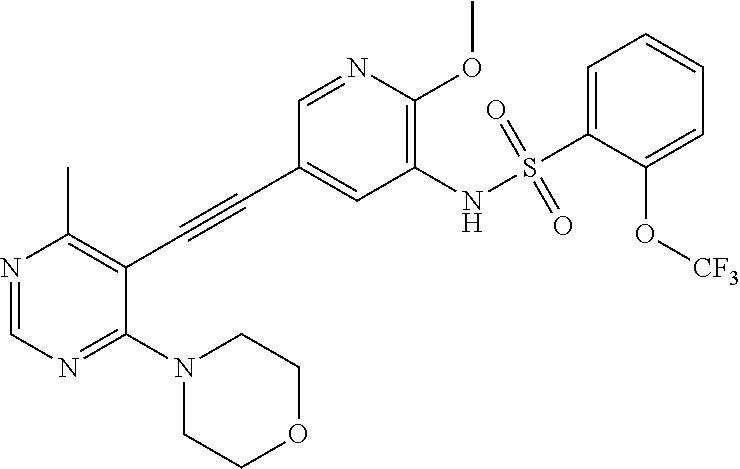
N1=CN=C(N2CCOCC2)C(C#CC2=CC(NS(C3=CC=CC=C3O[CF3])(=O)=O)=C(OC)N=C2)=C1C
